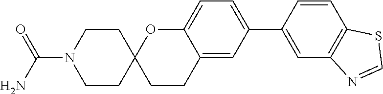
C12=CC(C3=CC4=C(C=C3)SC=N4)=CC=C1OC1(CC2)CCN(C(N)=O)CC1
